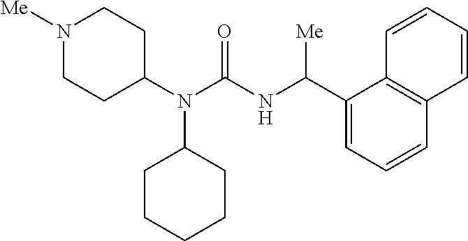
N1([Me])CCC(N(C(=O)NC(C2=CC=CC3=C2C=CC=C3)[Me])C2CCCCC2)CC1
